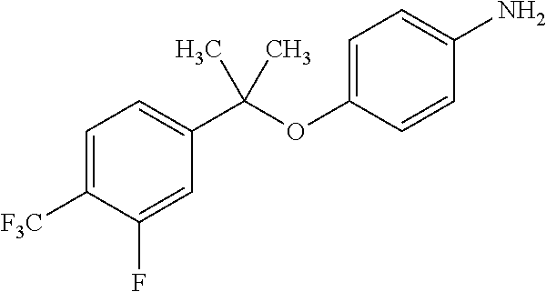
C1=C([F3C])C(F)=CC(C(OC2=CC=C(N)C=C2)(C)C)=C1
